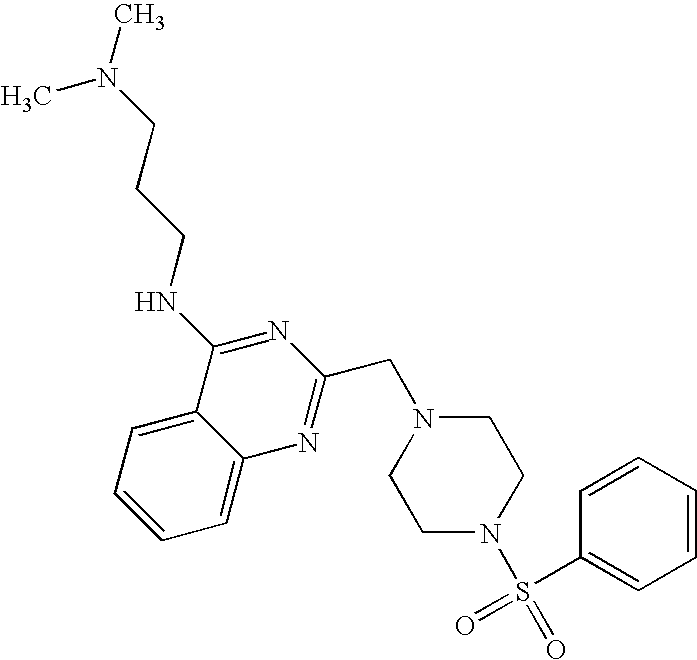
C1=C2C(=CC=C1)C(NCCCN(C)C)=NC(CN1CCN(S(C3=CC=CC=C3)(=O)=O)CC1)=N2
